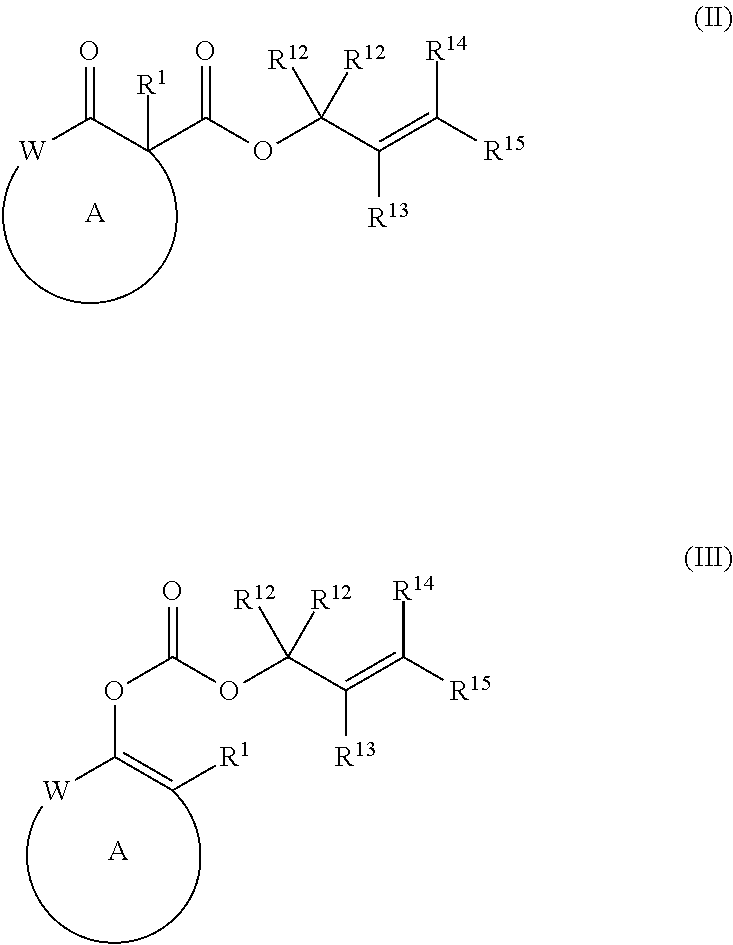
O=C([W])C(C(=O)OC(C(=C([R15])[R14])[R13])([R12])[R12])[R1].[A].O(C(=O)OC(C(=C([R15])[R14])[R13])([R12])[R12])C([W])=C[R1].[A]
